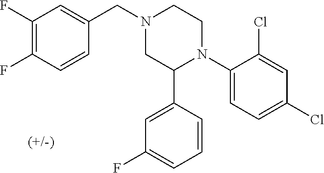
C1(C2N(C3=CC=C(Cl)C=C3Cl)CCN(CC3=CC(F)=C(F)C=C3)C2)=CC(F)=CC=C1
